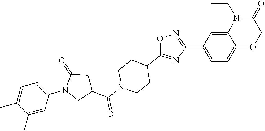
C1(C(N2CCC(C3=NC(C4=CC=C5C(=C4)N(CC)C(=O)CO5)=NO3)CC2)=O)CC(=O)N(C2=CC=C(C)C(C)=C2)C1
